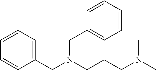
C1(CN(CCCN(C)C)CC2=CC=CC=C2)=CC=CC=C1
